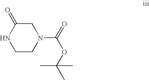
C1CN(C(=O)OC(C)(C)C)CC(=O)N1
